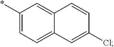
C12=CC=C(*)C=C1C=CC(Cl)=C2
